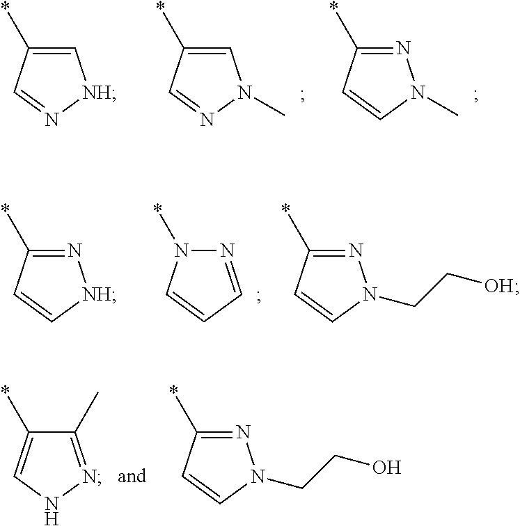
C1=C(*)C=N[NH]1.C1=C(*)C=NN1C.N1=C(*)C=CN1C.N1=C(*)C=C[NH]1.N1=CC=CN1*.N1=C(*)C=CN1CC[OH].C1(C)=NNC=C1*.N1=C(*)C=CN1CCO
